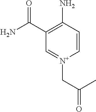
C1(N)=C(C(N)=O)C=[N+](CC(C)=O)C=C1
